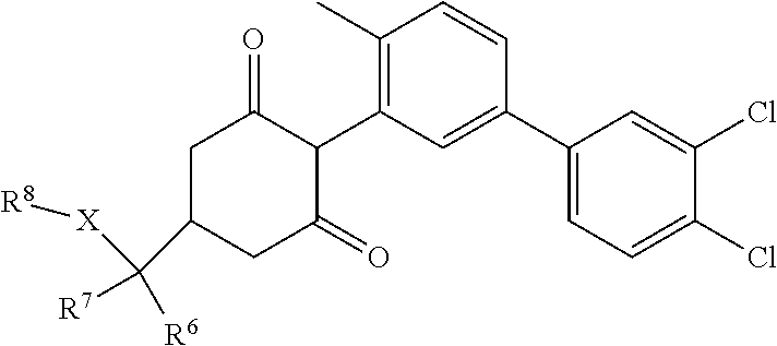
C1(C)=C(C2C(=O)CC(C([R7])([R6])[X][R8])CC2=O)C=C(C2=CC=C(Cl)C(Cl)=C2)C=C1
